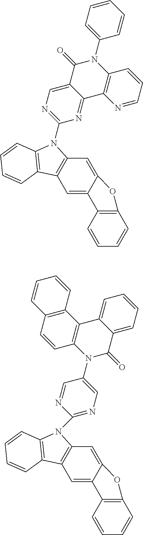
C1(N2C3=C(C=C4C(=C3)OC3=C4C=CC=C3)C3=C2C=CC=C3)=NC=C2C(=N1)C1=C(N(C3=CC=CC=C3)C2=O)C=CC=N1.C1(N2C3=C(C=C4C(=C3)OC3=C4C=CC=C3)C3=C2C=CC=C3)=NC=C(N2C(=O)C3=CC=CC=C3C3=C2C=CC2=C3C=CC=C2)C=N1
